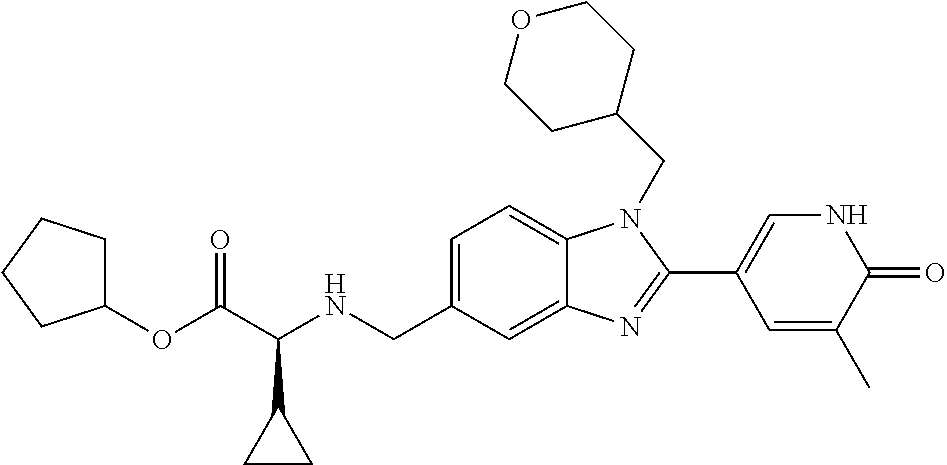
C1=C(CNC(C(OC2CCCC2)=O)C2CC2)C=C2C(=C1)N(CC1CCOCC1)C(C1=CNC(=O)C(C)=C1)=N2
